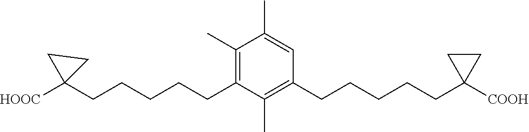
C1(CCCCCC2([HOOC])CC2)=C(C)C(C)=CC(CCCCCC2([COOH])CC2)=C1C
